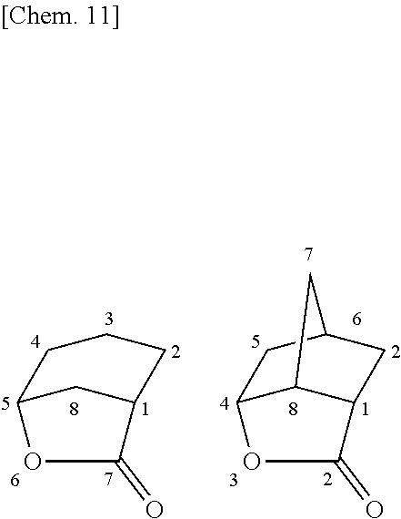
C12C3C(CC(C1)C3)C(=O)O2.C12CC(CCC1)C(=O)O2
